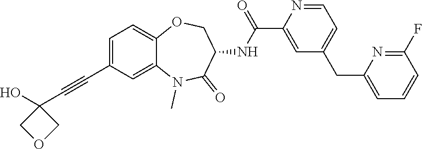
C1=C(C#CC2(O)COC2)C=C2C(=C1)OCC(NC(C1=CC(CC3=CC=CC(F)=N3)=CC=N1)=O)C(=O)N2C
